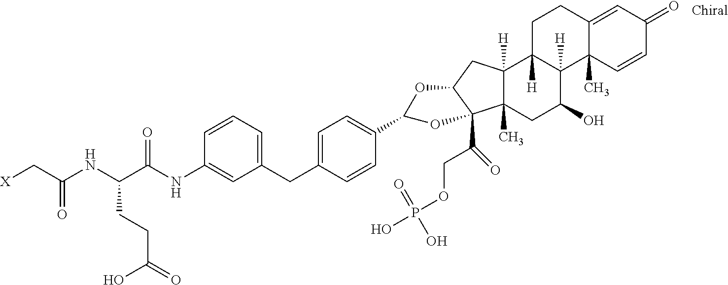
C(C[X])(=O)NC(C(NC1=CC(CC2=CC=C(C3OC4(C(COP(O)(O)=O)=O)C5(C)C([H])(CC4O3)C3([H])C([H])(C(O)C5)C4(C)C(=CC(=O)C=C4)CC3)C=C2)=CC=C1)=O)CCC(=O)O
